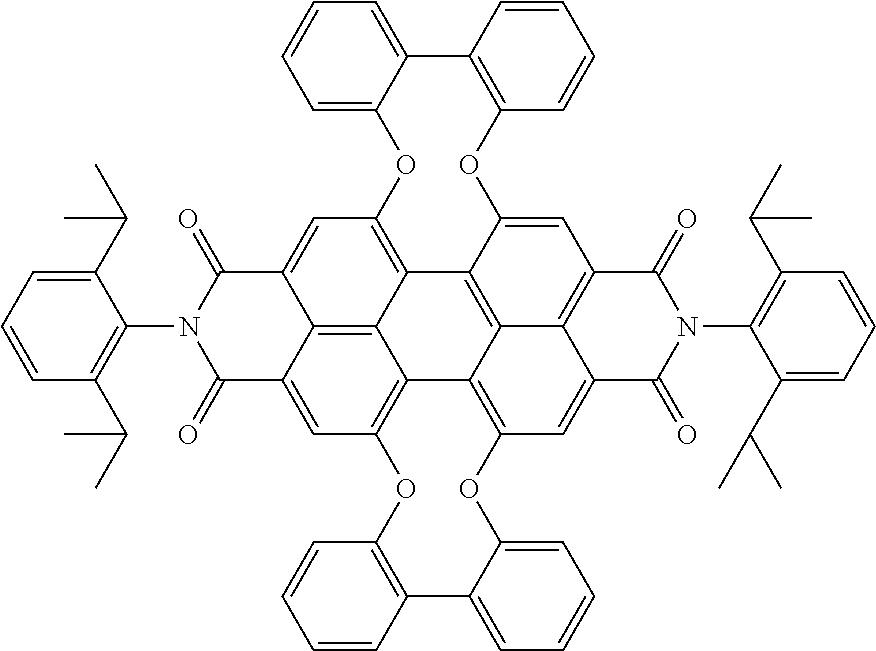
C12=C3C4=CC5=C1C1=C6C7=C(C=C8C6=C(C=C1OC1=C(C6=CC=CC=C6O5)C=CC=C1)C(=O)N(C1=C(C(C)C)C=CC=C1C(C)C)C8=O)OC1=CC=CC=C1C1=C(OC(=C27)C=C3C(=O)N(C2=C(C(C)C)C=CC=C2C(C)C)C4=O)C=CC=C1
